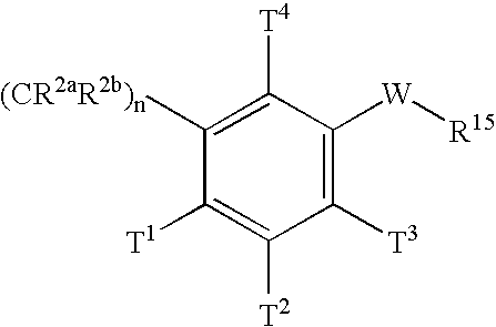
C1([T3])=C([W][R15])C([T4])=C([(CR2aR2b)n])C([T1])=C1[T2]
